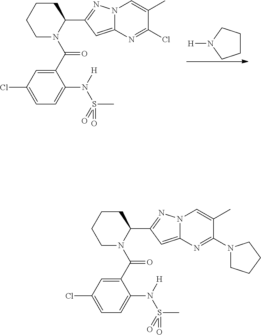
N1([H])CCCC1.C1N(C(C2=CC(Cl)=CC=C2N([H])S(=O)(C)=O)=O)C(C2=NN3C(=C2)N=C(Cl)C(C)=C3)CCC1.C1N(C(C2=CC(Cl)=CC=C2N([H])S(=O)(C)=O)=O)C(C2=NN3C(=C2)N=C(N2CCCC2)C(C)=C3)CCC1
